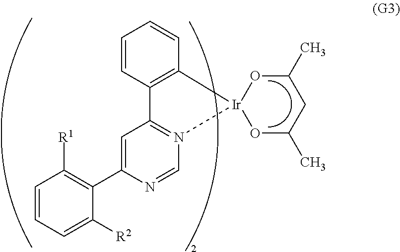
C1=CC=C([R2])C(C2=CC3=N(C=N2)[Ir]2(C4=C3C=CC=C4)OC(C)CC(C)O2)=C1[R1]
